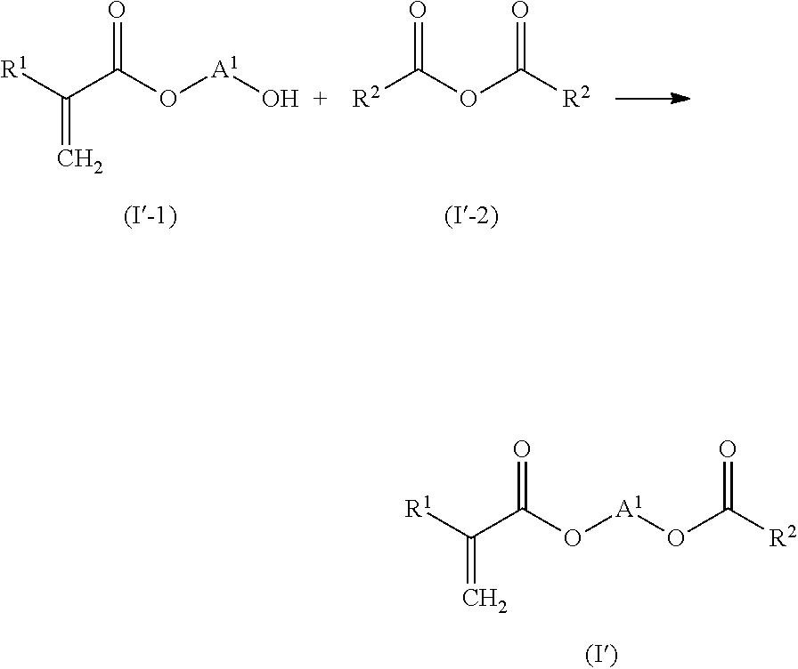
[R1]C(=C)C(O[A1]OC([R2])=O)=O.[R1]C(=C)C(O[A1]O)=O.C(OC([R2])=O)(=O)[R2]
